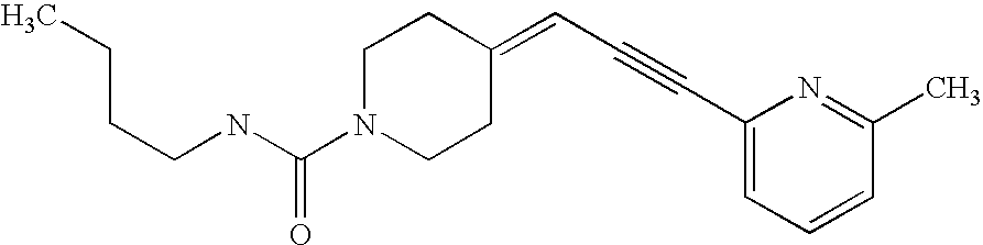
N(C(N1CCC(=CC#CC2=CC=CC(C)=N2)CC1)=O)CCCC
